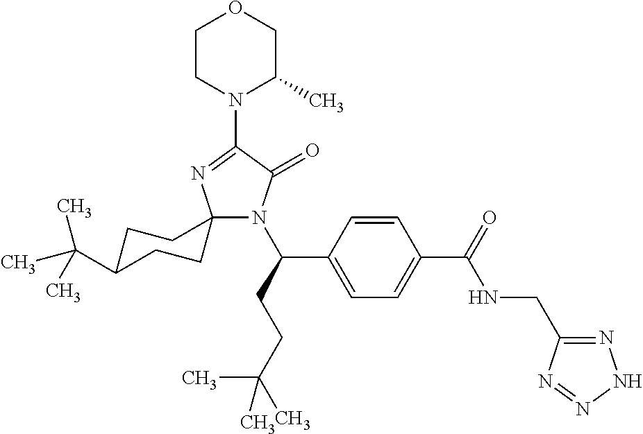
C12(N(C(C3=CC=C(C(=O)NCC4=NNN=N4)C=C3)CCC(C)(C)C)C(=O)C(N3C(C)COCC3)=N1)CCC(C(C)(C)C)CC2
